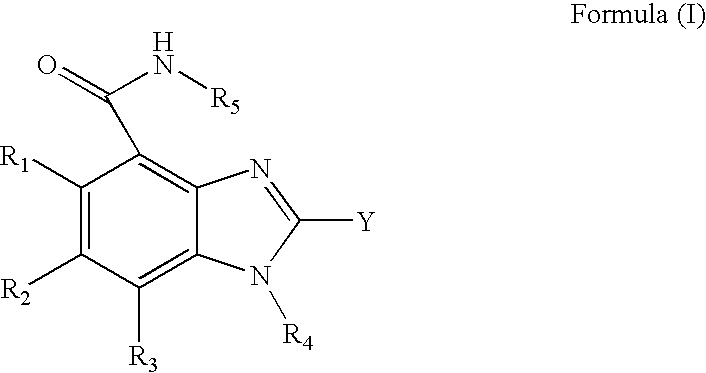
C1([R1])=C([R2])C([R3])=C2C(=C1C(=O)N[R5])N=C([Y])N2[R4]
